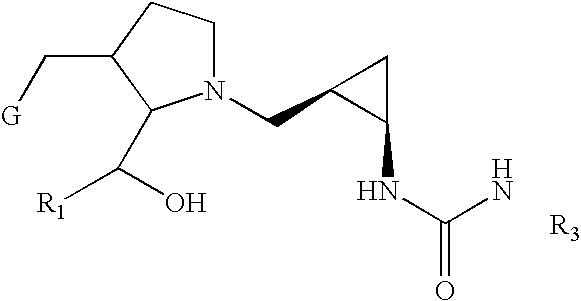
[R3].N1(CC2CC2NC(=O)N)CCC(C[G])C1C([R1])O
